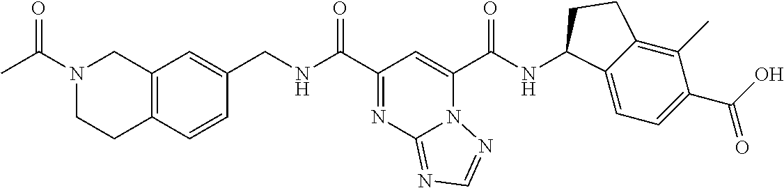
C(NC(C1=NC2=NC=NN2C(C(NC2C3=CC=C(C(O)=O)C(C)=C3CC2)=O)=C1)=O)C1=CC2=C(C=C1)CCN(C(=O)C)C2
